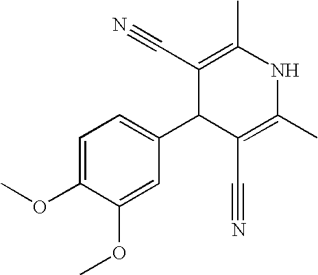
C1(C2C(C#N)=C(C)NC(C)=C2C#N)=CC=C(OC)C(OC)=C1
